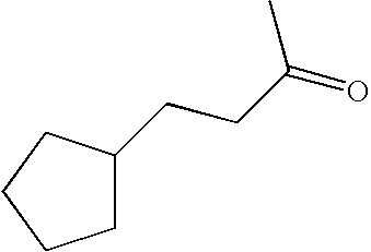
C1C(CCC(=O)C)CCC1
